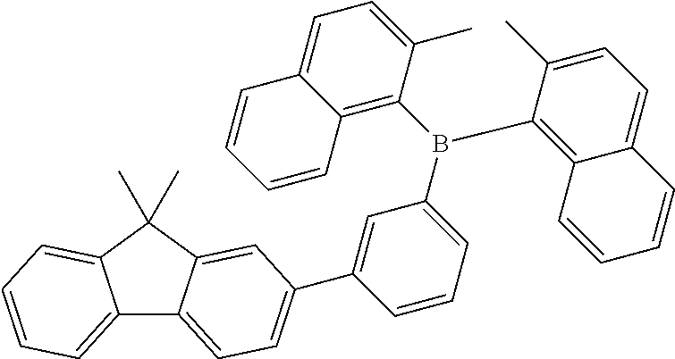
C12=CC=CC=C1C(C)(C)C1=CC(C3=CC(B(C4=C5C=CC=CC5=CC=C4C)C4=C5C(=CC=C4C)C=CC=C5)=CC=C3)=CC=C21
